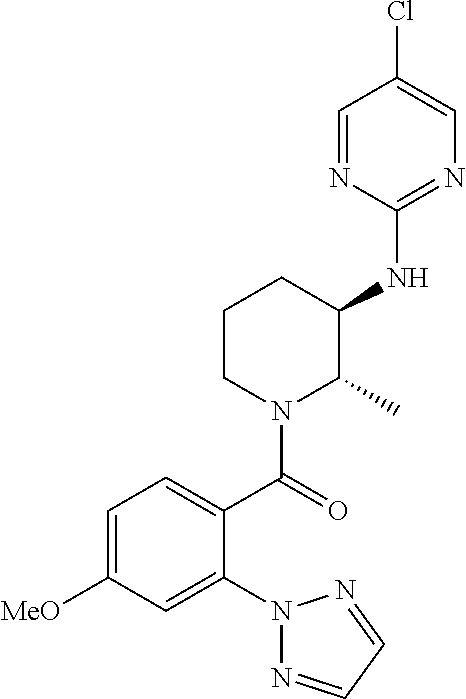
C1(NC2C(C)N(C(=O)C3=CC=C([MeO])C=C3N3N=CC=N3)CCC2)=NC=C(Cl)C=N1
